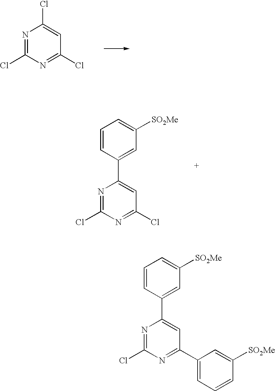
N1=C(Cl)N=C(Cl)C=C1Cl.N1=C(Cl)N=C(Cl)C=C1C1=CC([SO2Me])=CC=C1.N1=C(Cl)N=C(C2=CC=CC([SO2Me])=C2)C=C1C1=CC([SO2Me])=CC=C1
